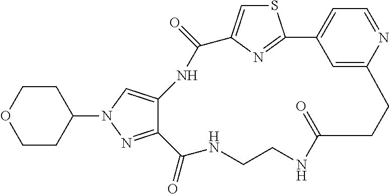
S1C=C2N=C1C1=CC=NC(=C1)CCC(=O)NCCNC(=O)C1=NN(C3CCOCC3)C=C1NC2=O
